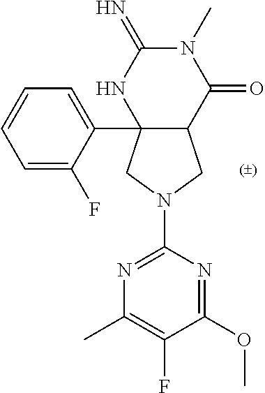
C12(C3=CC=CC=C3F)C(C(=O)N(C)C(=N)N1)CN(C1=NC(C)=C(F)C(OC)=N1)C2
